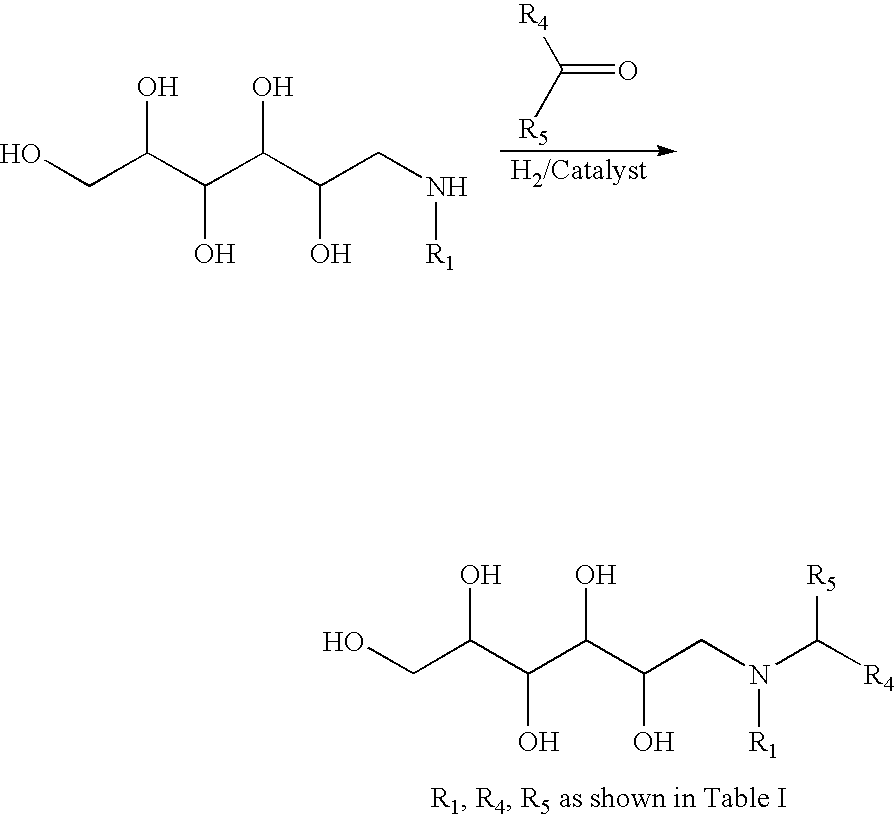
OCC(C(C(C(CN([R1])C([R4])[R5])O)O)O)O.C(=O)([R5])[R4].OCC(C(C(C(CN[R1])O)O)O)O
